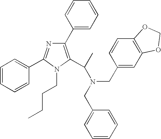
C1=CC(C2=C(C(N(CC3=CC=CC=C3)CC3=CC4=C(C=C3)OCO4)C)N(CCCC)C(C3=CC=CC=C3)=N2)=CC=C1
